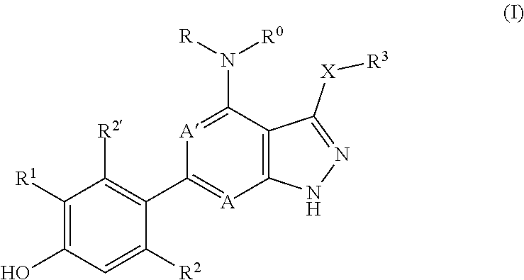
C1([R1])=C(O)C=C([R2])C(C2=[A]C3=C(C(N([R])[R0])=[A]2)C([X][R3])=NN3)=C1[R2]
